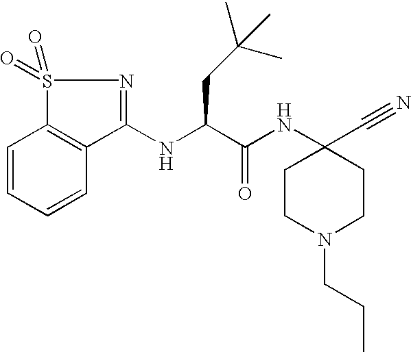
C1=CC=CC2=C1S(=O)(=O)N=C2NC(C(NC1(C#N)CCN(CCC)CC1)=O)CC(C)(C)C
